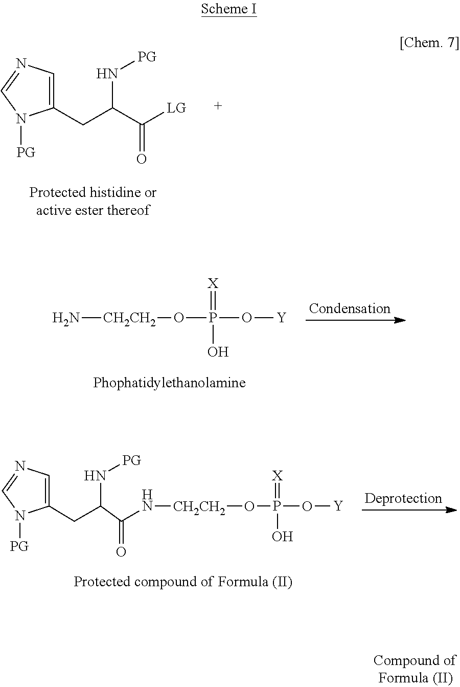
C1(CC(C([LG])=O)N[PG])=CN=CN1[PG].N[CH2CH2]OP(=[X])(O)O[Y].C1(CC(C(=O)N[CH2CH2]OP(=[X])(O)O[Y])N[PG])=CN=CN1[PG]
